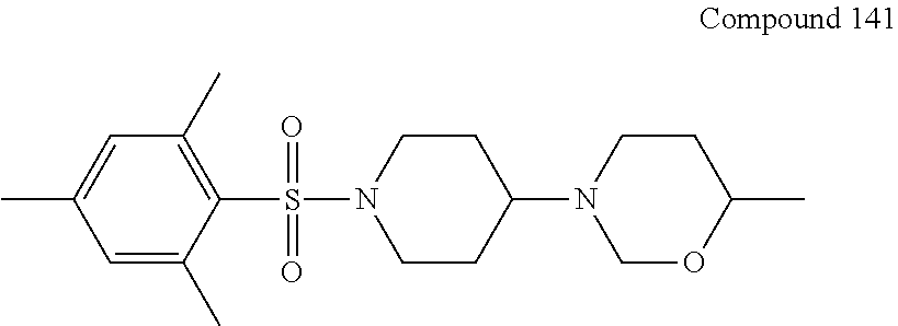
C1=C(C)C(S(=O)(=O)N2CCC(N3COC(C)CC3)CC2)=C(C)C=C1C
